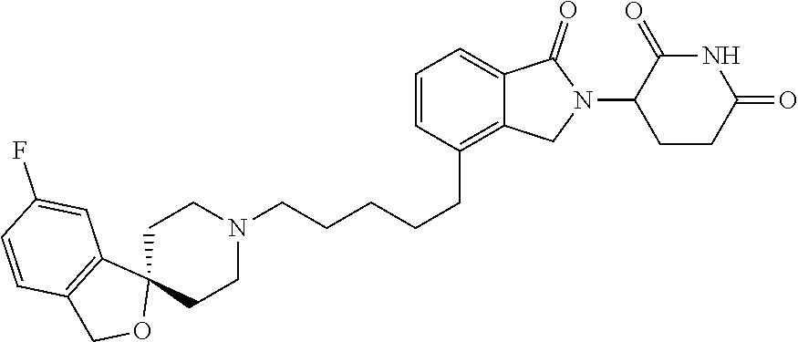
C(CCCC1=C2C(=CC=C1)C(=O)N(C1CCC(=O)NC1=O)C2)CN1CCC2(CC1)C1=C(CO2)C=CC(F)=C1
